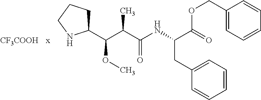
O(C(C(CC1=CC=CC=C1)NC(=O)C(C)C(OC)C1CCCN1)=O)CC1=CC=CC=C1.[CF3COOH]
